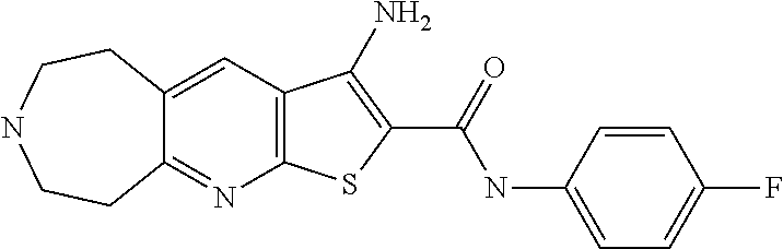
C12=C(C=C3C(=N1)CCNCC3)C(N)=C(C(NC1=CC=C(F)C=C1)=O)S2
